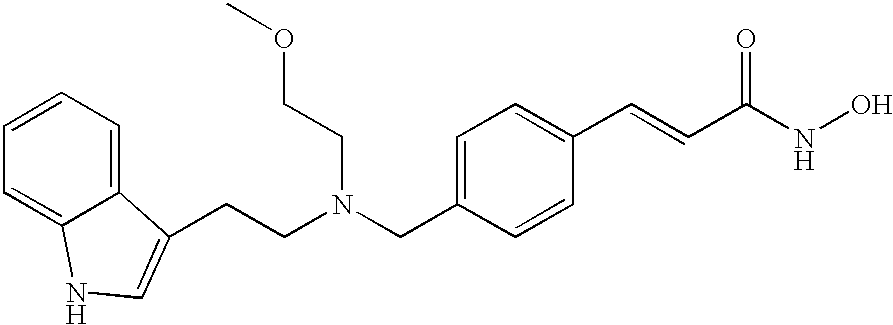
C(CN(CC1=CC=C(C=CC(NO)=O)C=C1)CCOC)C1=CNC2=CC=CC=C21
